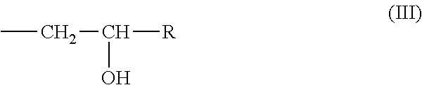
CCC([R])O
